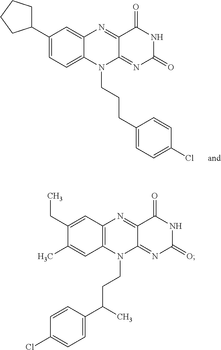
C1(C2CCCC2)=CC=C2C(=C1)N=C1C(=NC(=O)NC1=O)N2CCCC1=CC=C(Cl)C=C1.C1(CC)=CC2=C(C=C1C)N(CCC(C)C1=CC=C(Cl)C=C1)C1=NC(=O)NC(=O)C1=N2
